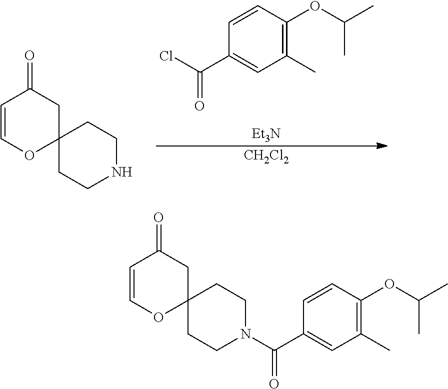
C1(C(Cl)=O)=CC(C)=C(OC(C)C)C=C1.[Et3N].[CH2Cl2].C1=COC2(CC1=O)CCNCC2.C1=COC2(CC1=O)CCN(C(C1=CC(C)=C(OC(C)C)C=C1)=O)CC2
